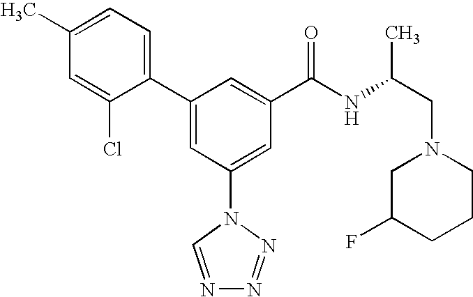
C1(C2=CC(N3C=NN=N3)=CC(C(NC(CN3CC(F)CCC3)C)=O)=C2)=CC=C(C)C=C1Cl
